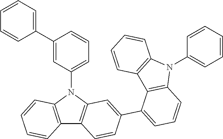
C12=C(N(C3=CC=CC(C4=CC=CC=C4)=C3)C3=C1C=CC(C1=CC=CC4=C1C1=C(N4C4=CC=CC=C4)C=CC=C1)=C3)C=CC=C2
